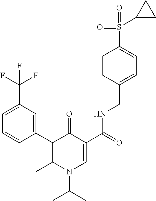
C1=CC(C2=C(C)N(C(C)C)C=C(C(=O)NCC3=CC=C(S(=O)(=O)C4CC4)C=C3)C2=O)=CC(C(F)(F)F)=C1
